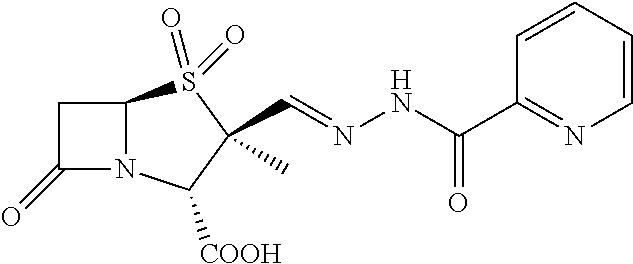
C1(=O)N2C(C1)S(=O)(=O)C(C=NNC(=O)C1=NC=CC=C1)(C)C2[COOH]
